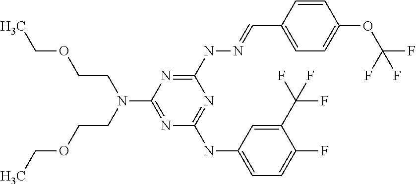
N(C1=NC(NC2=CC=C(F)C(C(F)(F)F)=C2)=NC(NN=CC2=CC=C(OC(F)(F)F)C=C2)=N1)(CCOCC)CCOCC
